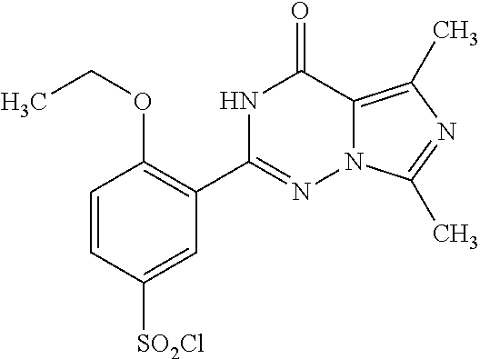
C1=CC([SO2Cl])=CC(C2=NN3C(=C(C)N=C3C)C(=O)N2)=C1OCC
